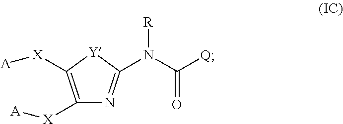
C1([X][A])=C([X][A])[Y]C(N(C(=O)[Q])[R])=N1
